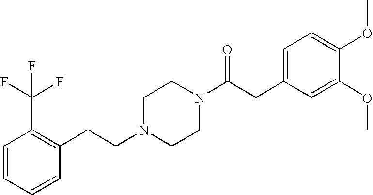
C(N1CCN(C(CC2=CC=C(OC)C(OC)=C2)=O)CC1)CC1=C(C(F)(F)F)C=CC=C1
